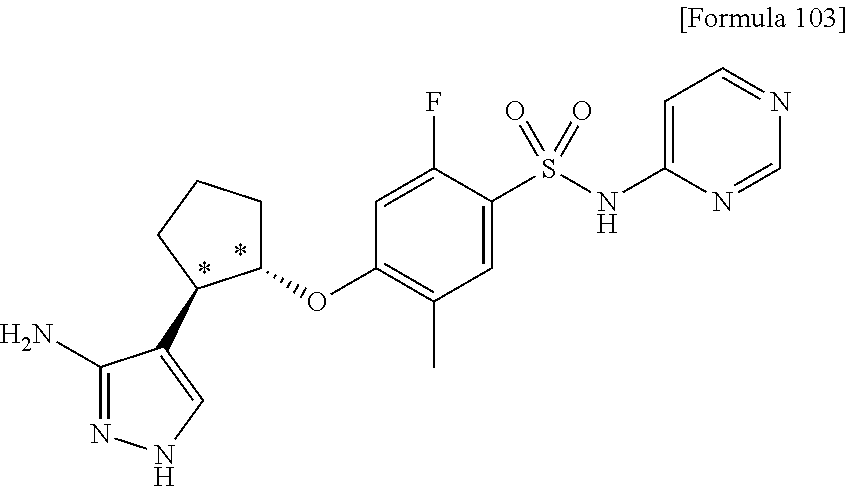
C1(S(NC2=CC=NC=N2)(=O)=O)=CC(C)=C(OC2CCCC2C2=CNN=C2N)C=C1F
